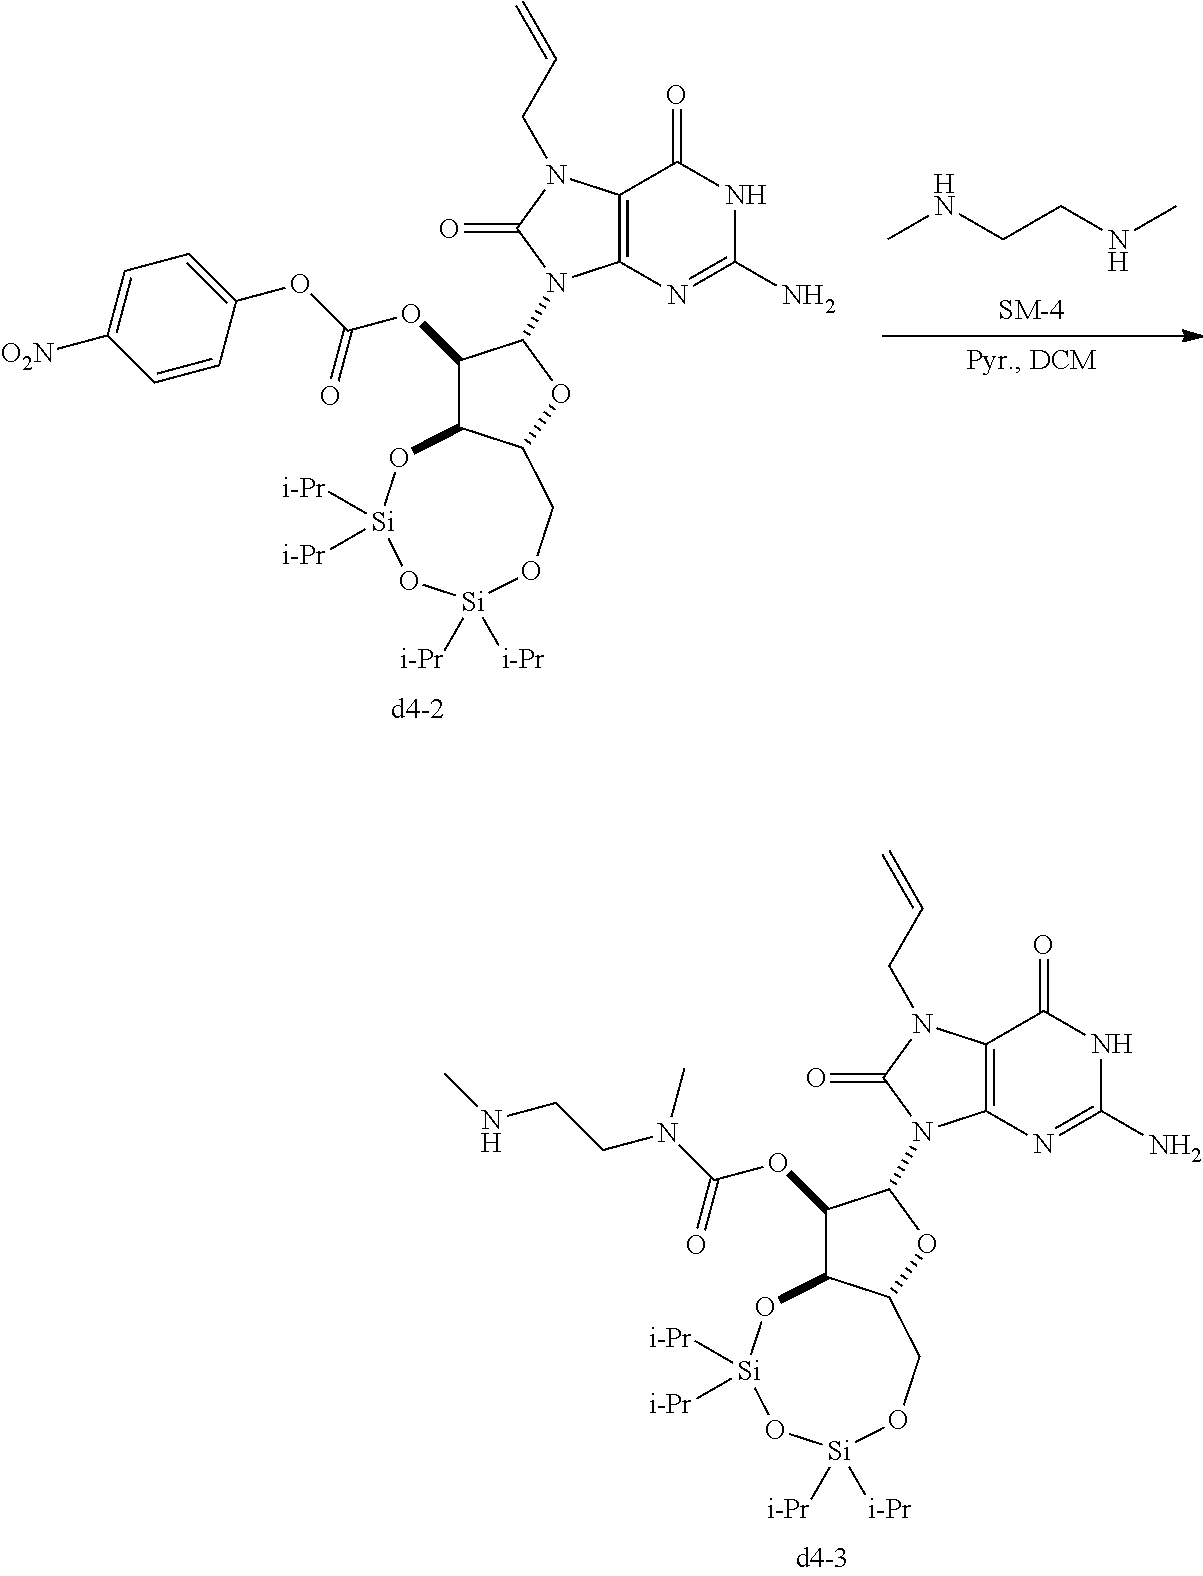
C12=C(N=C(N)NC1=O)N(C1C(OC(OC3=CC=C([O2N])C=C3)=O)C3C(O1)CO[Si]([i-Pr])([i-Pr])O[Si]([i-Pr])([i-Pr])O3)C(=O)N2CC=C.CNCCNC.C12=C(N=C(N)NC1=O)N(C1C(OC(N(CCNC)C)=O)C3C(O1)CO[Si]([i-Pr])([i-Pr])O[Si]([i-Pr])([i-Pr])O3)C(=O)N2CC=C
